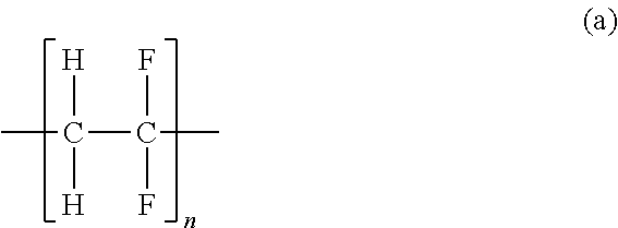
CC([H])(C(F)(C)F)[H]
